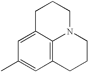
C12=CC(C)=CC3=C1N(CCC3)CCC2
